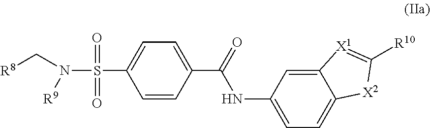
C1(C(=O)NC2=CC=C3C(=C2)[X1]=C([R10])[X2]3)=CC=C(S(N(C[R8])[R9])(=O)=O)C=C1
